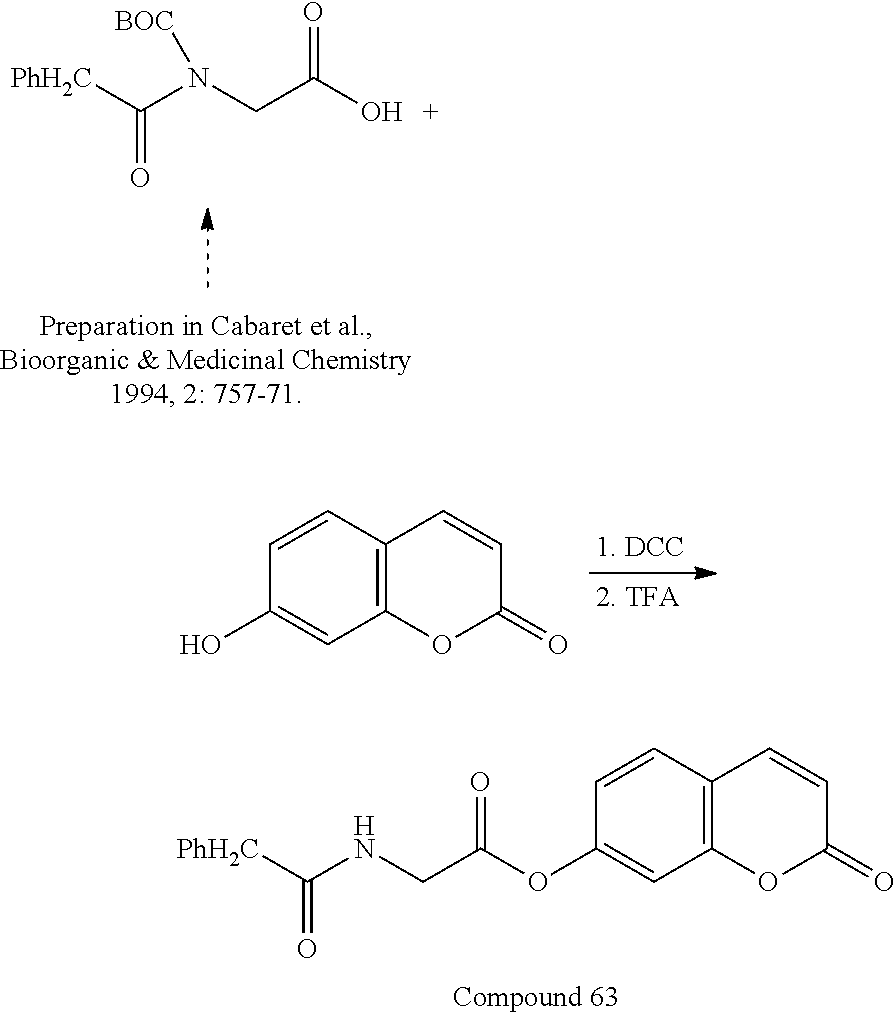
C12=C(C=CC(O)=C1)C=CC(=O)O2.C12=C(C=CC(OC(CNC(=O)[PhH2C])=O)=C1)C=CC(=O)O2.O=C([PhH2C])N(CC(O)=O)[BOC]
